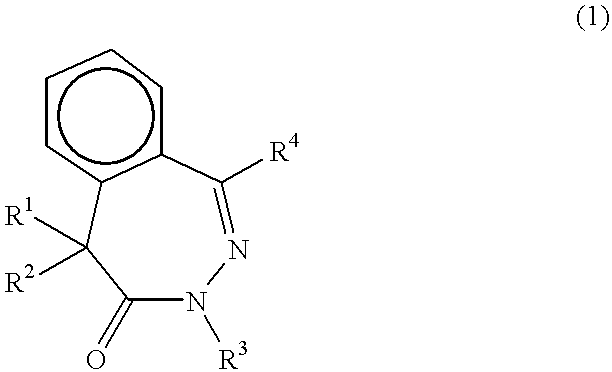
C1(=O)N([R3])N=C([R4])c2c(cccc2)C1([R1])[R2]
